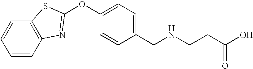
C1=CC(CNCCC(O)=O)=CC=C1OC1=NC2=C(C=CC=C2)S1
